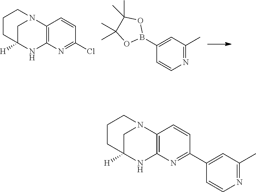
C12([H])NC3=C(N(C1)CCC2)C=CC(C1=CC(C)=NC=C1)=N3.C12([H])NC3=C(N(C1)CCC2)C=CC(Cl)=N3.C1(B2OC(C)(C)C(C)(C)O2)=CC(C)=NC=C1
